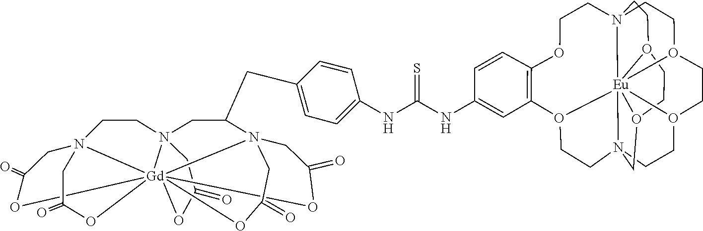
O1[Gd]2345(OC(CC)=O)(C)N(C(CC6=CC=C(NC(NC7=CC8=C(C=C7)OCCN(CCC)(CCC)[Eu]79(N(CCC)(CCC)CC)(OCCO7)(OCCO9)O8)=S)C=C6)CN2(CCN(CC(=O)O3)CC(=O)O4)CC(=O)O5)CC1=O
